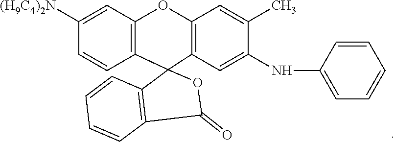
C1([(H9C4)2N])=CC2=C(C=C1)C1(C3=C(O2)C=C(C)C(NC2=CC=CC=C2)=C3)C2=C(C(=O)O1)C=CC=C2
